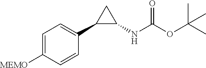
C1(C2C(NC(OC(C)(C)C)=O)C2)=CC=C([MEMO])C=C1
